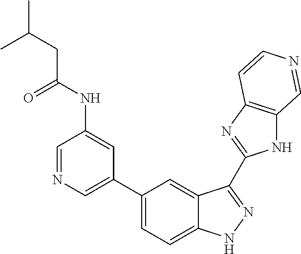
C1(C2=CN=CC(NC(CC(C)C)=O)=C2)=CC=C2C(=C1)C(C1=NC3=C(N1)C=NC=C3)=NN2
